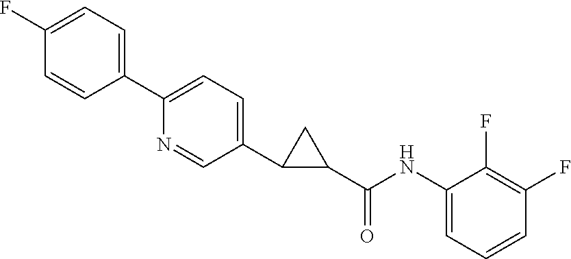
C1(F)=CC=C(C2=CC=C(C3C(C(NC4=CC=CC(F)=C4F)=O)C3)C=N2)C=C1
